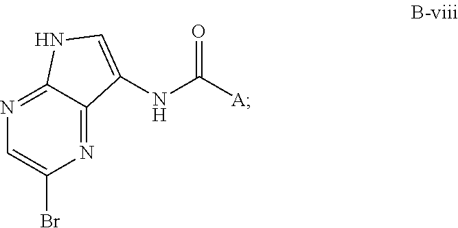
O=C([A])NC1=CNC2=NC=C(Br)N=C21
